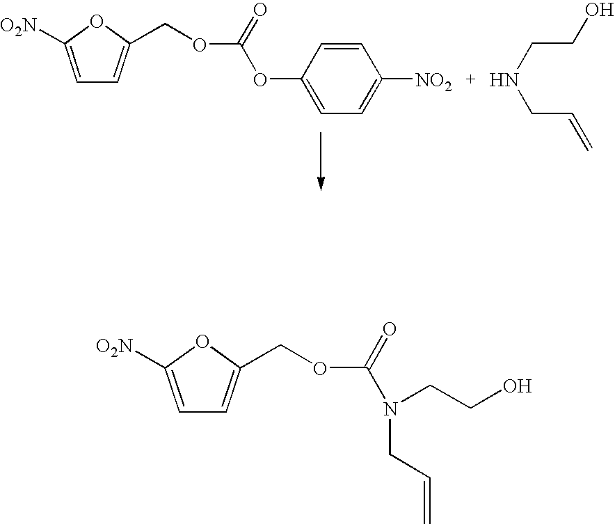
C1=C([O2N])OC(COC(=O)N(CC=C)CCO)=C1.C1=C([O2N])OC(COC(=O)OC2=CC=C([NO2])C=C2)=C1.N(CCO)CC=C
